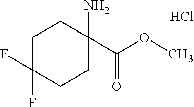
C1C(F)(F)CCC(N)(C(OC)=O)C1.Cl
